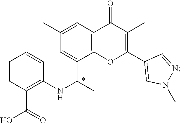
C1(C)=C(C2=CN(C)N=C2)OC2=C(C1=O)C=C(C)C=C2C(C)NC1=C(C(O)=O)C=CC=C1
